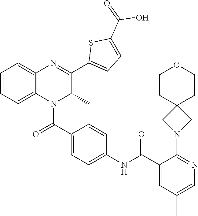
C12(CN(C3=NC=C(C)C=C3C(NC3=CC=C(C(=O)N4C(C)C(C5=CC=C(C(=O)O)S5)=NC5=CC=CC=C45)C=C3)=O)C1)CCOCC2
